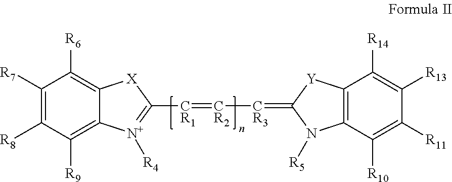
C1([R7])=C([R8])C([R9])=C2C(=C1[R6])[X]C([CR1]=[CR2][CR3]=C1N([R5])C3=C([Y]1)C([R14])=C([R13])C([R11])=C3[R10])=[N+]2[R4]
